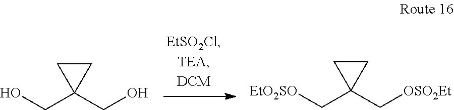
OCC1(CO)CC1.[EtO2SO]CC1(C[OSO2Et])CC1
